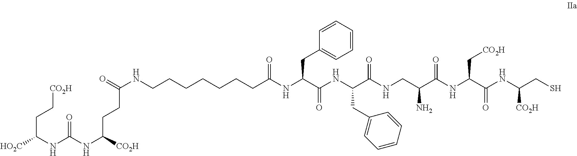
[HO2C]C(NC(NC([CO2H])CCC(NCCCCCCCC(NC(C(NC(C(NCC(C(NC(C(NC(CS)[CO2H])=O)C[CO2H])=O)N)=O)CC1=CC=CC=C1)=O)CC1=CC=CC=C1)=O)=O)=O)CC[CO2H]
